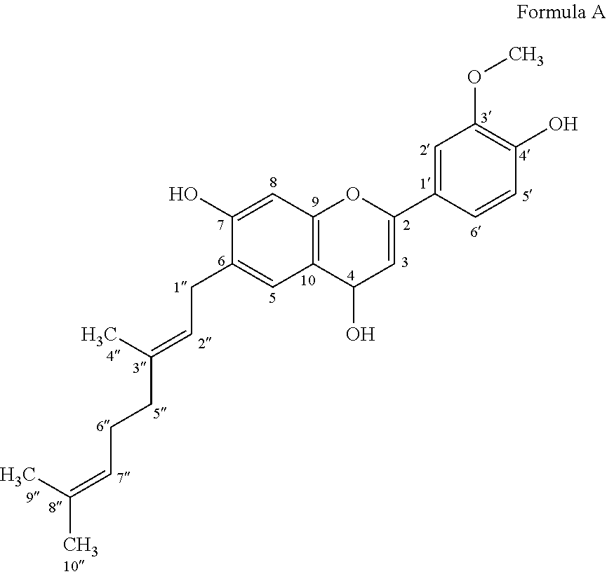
C1(O)=CC2=C(C=C1CC=C(C)CCC=C(C)C)C(O)C=C(C1=CC(OC)=C(O)C=C1)O2
